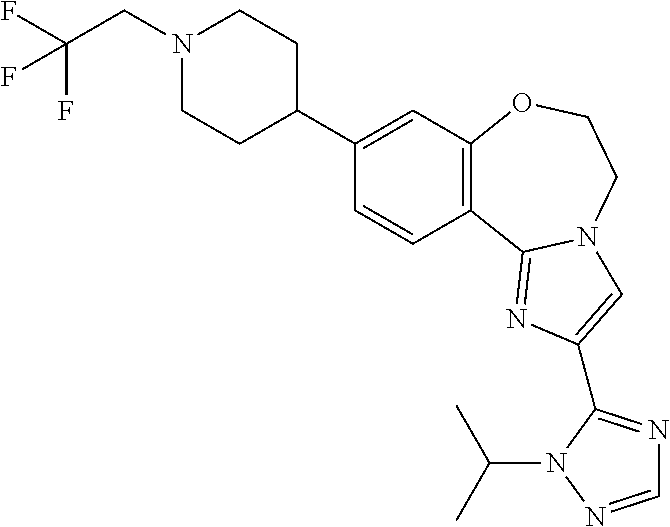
C1(C2CCN(CC(F)(F)F)CC2)=CC2=C(C=C1)C1=NC(C3=NC=NN3C(C)C)=CN1CCO2
